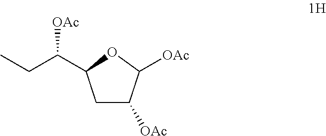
C1C([OAc])C([OAc])OC1C(CC)[OAc]
